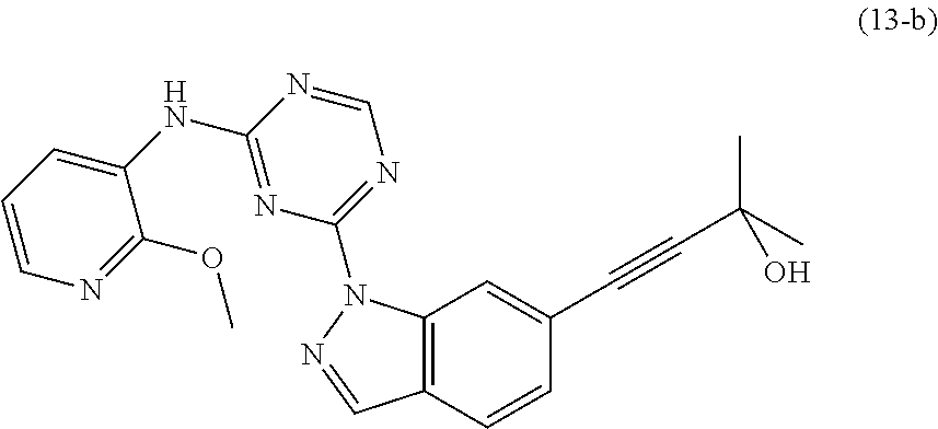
C12=C(C=CC(C#CC(C)(C)O)=C1)C=NN2C1=NC=NC(NC2=CC=CN=C2OC)=N1
